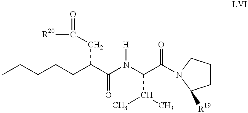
CCCCCC(C(N(C(C(=O)N1CCCC1[R19])C(C)C)[H])=O)CC([R20])=O
